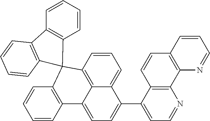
C1=CC2=C3C(=C1)C(C1=CC=NC4=C1C=CC1=C4N=CC=C1)=CC=C3C1=C(C=CC=C1)C21C2=C(C=CC=C2)C2=C1C=CC=C2
